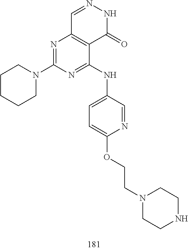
C1=NNC(=O)C2=C1N=C(N1CCCCC1)N=C2NC1=CC=C(OCCN2CCNCC2)N=C1
